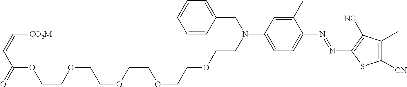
C1(C)=CC(N(CCOCCOCCOCCOCCOC(C=C[CO2M])=O)CC2=CC=CC=C2)=CC=C1N=NC1=C([NC])C(C)=C([CN])S1
